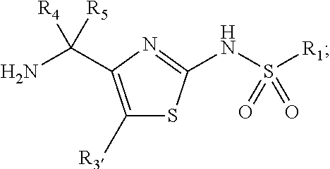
C1([R3])=C(C([R5])([R4])N)N=C(NS([R1])(=O)=O)S1
